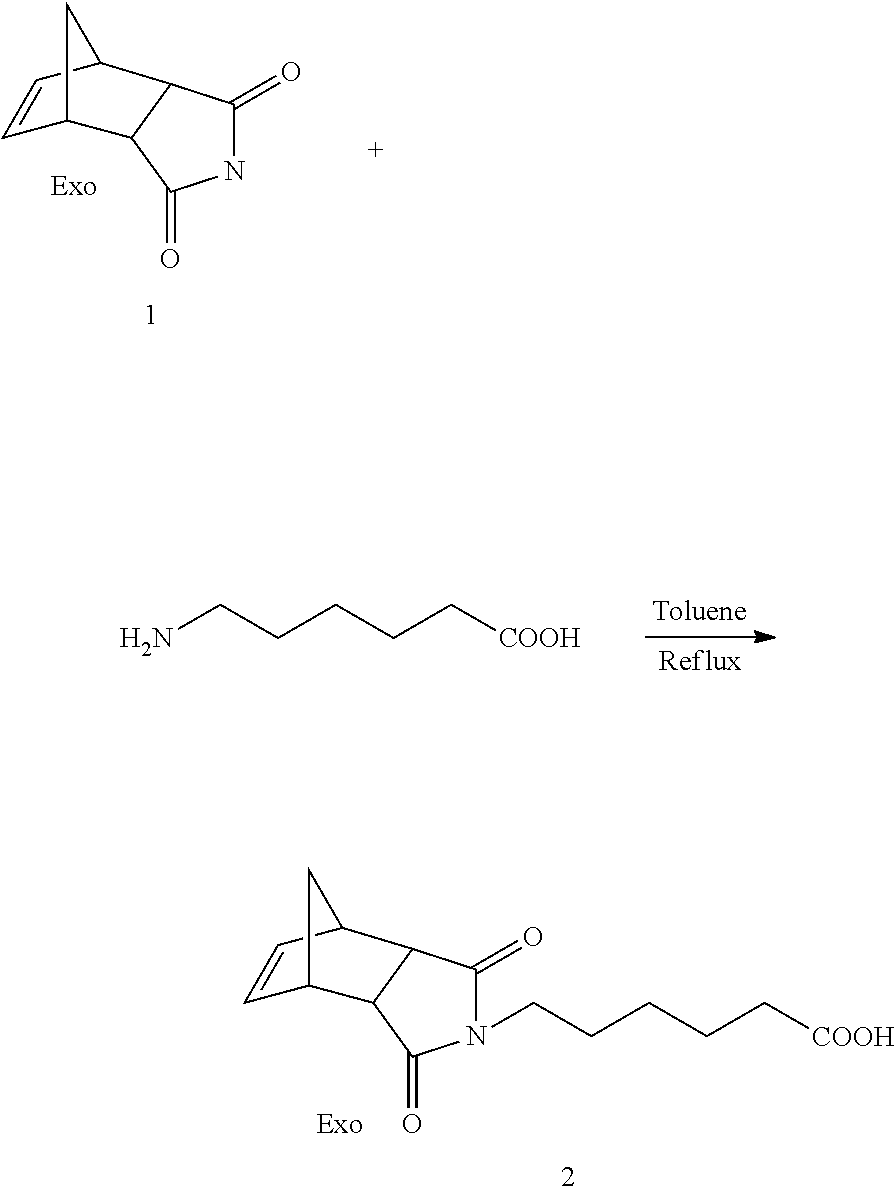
NCCCCC[COOH].N1C(=O)C2C(C1=O)C1C=CC2C1.C(CCCC[COOH])N1C(=O)C2C(C1=O)C1C=CC2C1
